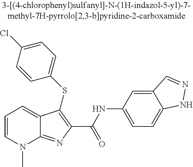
C(C1=C(SC2=CC=C(Cl)C=C2)C2=CC=CN(C)C2=N1)(NC1=CC=C2C(=C1)C=NN2)=O
